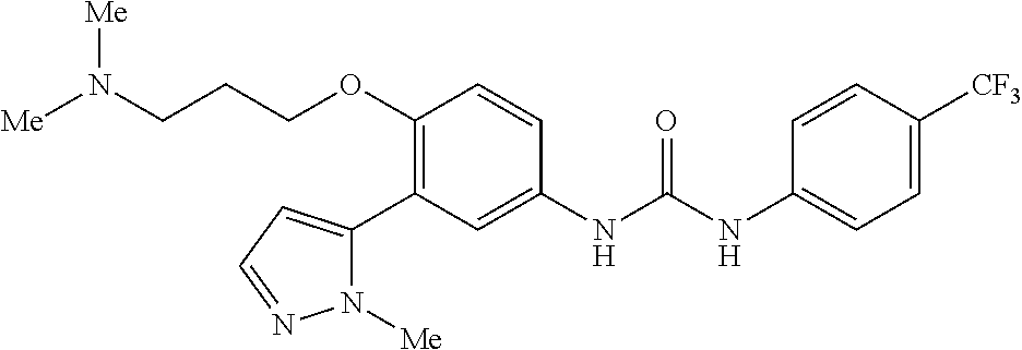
C1(OCCCN([Me])[Me])=C(C2=CC=NN2[Me])C=C(NC(NC2=CC=C([CF3])C=C2)=O)C=C1
